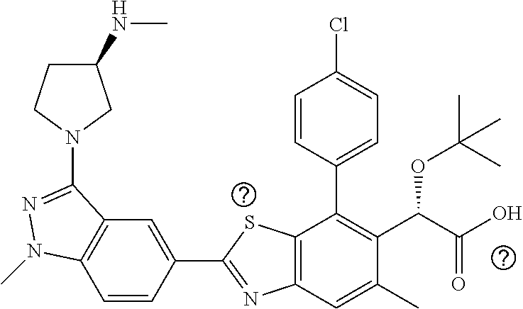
C1=CC(C2=NC3=C(S2)C(C2=CC=C(Cl)C=C2)=C(C(C(O)=O)OC(C)(C)C)C(C)=C3)=CC2=C1N(C)N=C2N1CCC(NC)C1
